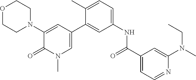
O1CCN(C2=CC(C3=CC(NC(C4=CC=NC(N(C)CC)=C4)=O)=CC=C3C)=CN(C)C2=O)CC1
